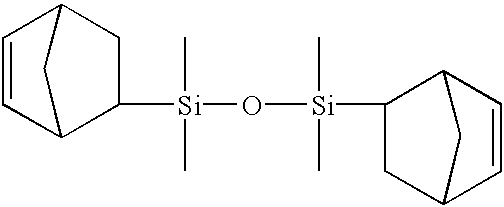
C1=CC2C([Si](C)(O[Si](C)(C)C3CC4C=CC3C4)C)CC1C2
